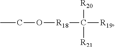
CCO[R18]C([R19])([R20])[R21]
